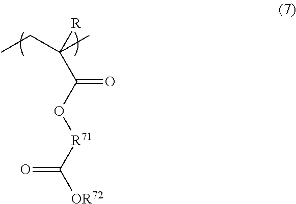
O(C(=O)C([R])(C)CC)[R71]C([OR72])=O
